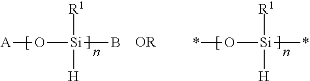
[A]O[Si]([R1])([H])B.*O[Si]([R1])([H])*
